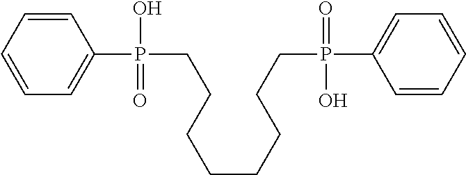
C1=CC=CC=C1P(CCCCCCCCP(C1=CC=CC=C1)(=O)O)(O)=O
